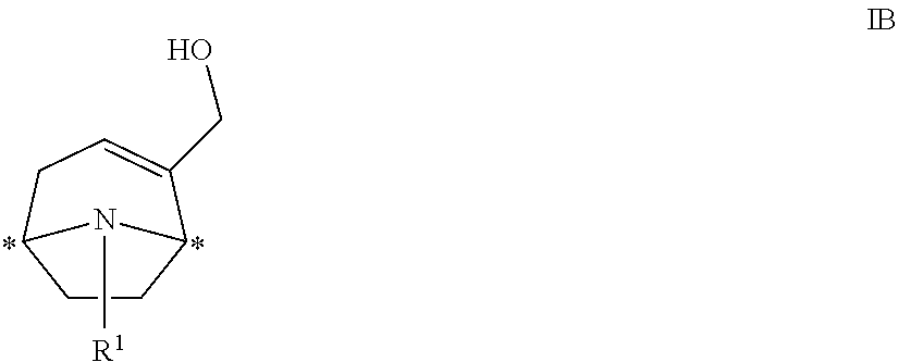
C1CC2C(CO)=CCC1N2[R1]
